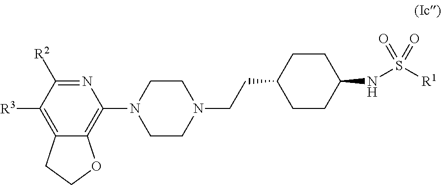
N1=C([R2])C([R3])=C2C(=C1N1CCN(CCC3CCC(NS([R1])(=O)=O)CC3)CC1)OCC2
